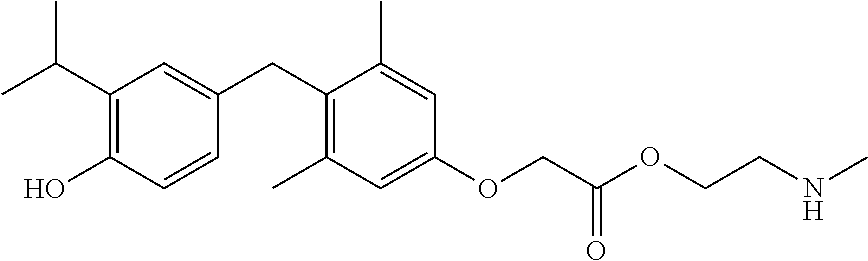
C1(C(C)C)=C(O)C=CC(CC2=C(C)C=C(OCC(OCCNC)=O)C=C2C)=C1
